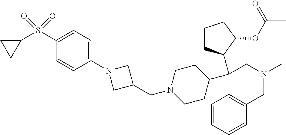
C1(C2CCN(CC3CN(C4=CC=C(S(=O)(C5CC5)=O)C=C4)C3)CC2)(C2CCCC2OC(C)=O)C2=C(C=CC=C2)CN(C)C1
